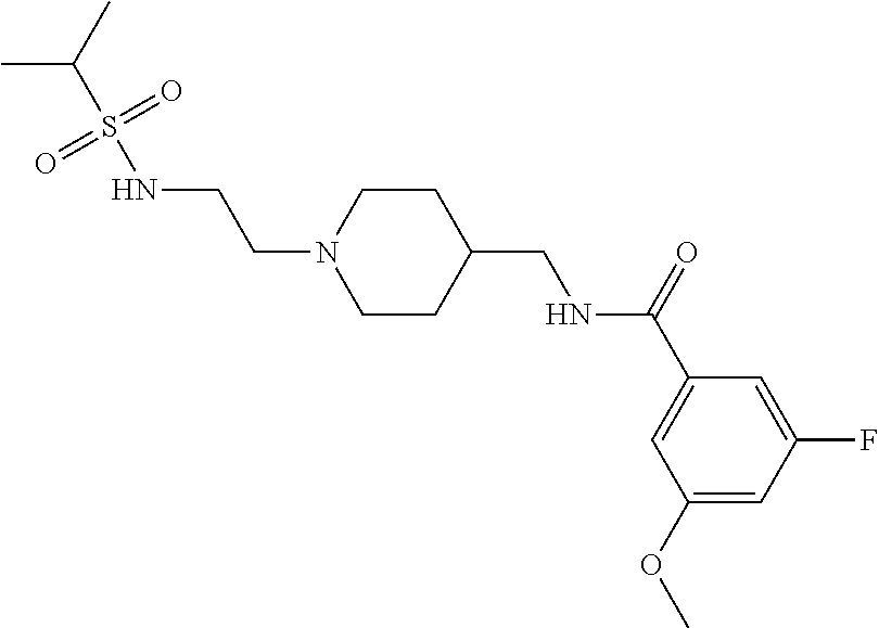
CC(C)S(NCCN1CCC(CNC(C2=CC(OC)=CC(F)=C2)=O)CC1)(=O)=O
